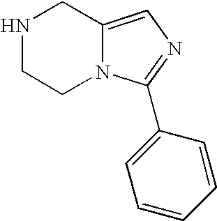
N1CCN2C(=CN=C2C2=CC=CC=C2)C1
